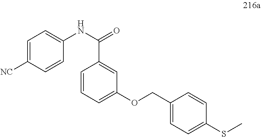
C1(COC2=CC=CC(C(NC3=CC=C([NC])C=C3)=O)=C2)=CC=C(SC)C=C1
